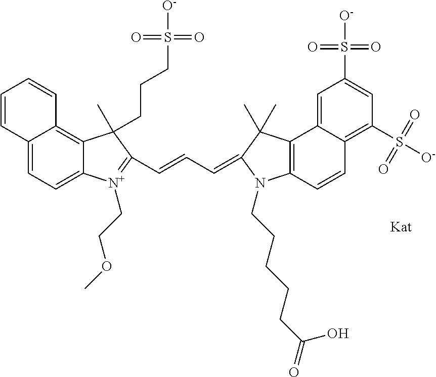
C12=CC=C3C(=C1C=CC=C2)C(C)(CCCS([O-])(=O)=O)C(C=CC=C1C(C)(C)C2=C(C=CC4=C(S([O-])(=O)=O)C=C(S([O-])(=O)=O)C=C42)N1CCCCCC(=O)O)=[N+]3CCOC
